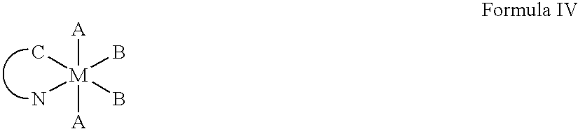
[A][M](B)(N)(B)(C)[A]
